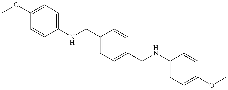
C1(OC)=CC=C(NCC2=CC=C(CNC3=CC=C(OC)C=C3)C=C2)C=C1
